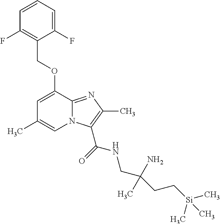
C1(F)=CC=CC(F)=C1COC1=CC(C)=CN2C1=NC(C)=C2C(=O)NCC(CC[Si](C)(C)C)(N)C
